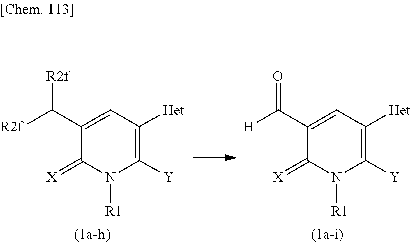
[R1]N1C(=[X])C(C([R2f])[R2f])=CC([Het])=C1[Y].[R1]N1C(=[X])C(C([H])=O)=CC([Het])=C1[Y]
